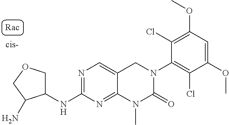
C1(NC2COCC2N)=NC=C2C(=N1)N(C)C(=O)N(C1=C(Cl)C(OC)=CC(OC)=C1Cl)C2
